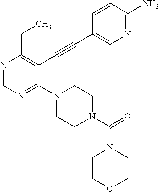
N1=CN=C(N2CCN(C(N3CCOCC3)=O)CC2)C(C#CC2=CN=C(N)C=C2)=C1CC
